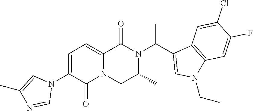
C1(N2C=C(C)N=C2)=CC=C2N(C1=O)CC(C)N(C(C1=CN(CC)C3=C1C=C(Cl)C(F)=C3)C)C2=O
